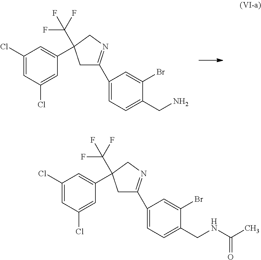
C1(C2=NCC(C3=CC(Cl)=CC(Cl)=C3)(C(F)(F)F)C2)=CC=C(CN)C(Br)=C1.C1(C2=NCC(C3=CC(Cl)=CC(Cl)=C3)(C(F)(F)F)C2)=CC=C(CNC(C)=O)C(Br)=C1
